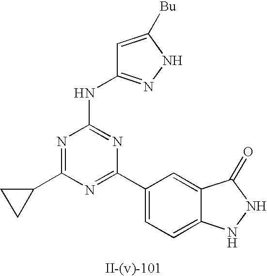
C1=C([Bu])NN=C1NC1=NC(C2=CC=C3C(=C2)C(=O)NN3)=NC(C2CC2)=N1
